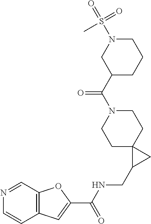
C1C2(CCN(C(C3CN(S(=O)(=O)C)CCC3)=O)C1)C(CNC(C1=CC3=C(O1)C=NC=C3)=O)C2
